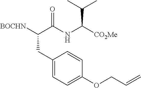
C1(CC([BOCHN])C(NC([CO2Me])C(C)C)=O)=CC=C(OCC=C)C=C1
